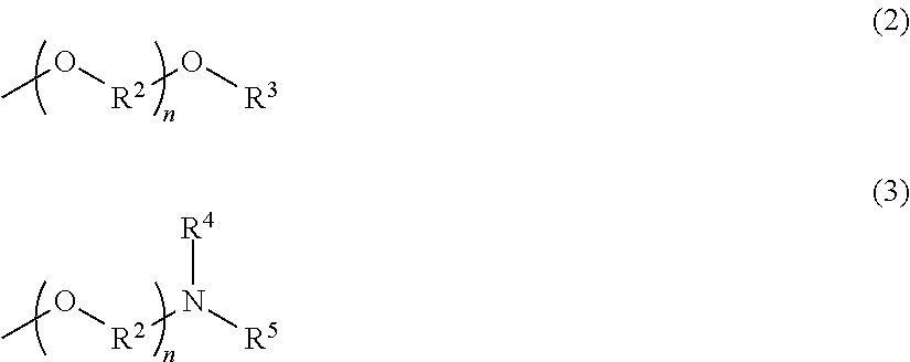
CO[R2]O[R3].CO[R2]N([R5])[R4]
